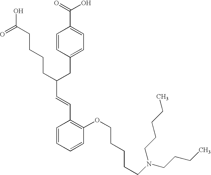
C(C(CC1=CC=C(C(=O)O)C=C1)CCCCC(O)=O)=CC1=C(OCCCCCN(CCCC)CCCCC)C=CC=C1
